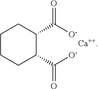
C1(C([O-])=O)C(C([O-])=O)CCCC1.[Ca++]
